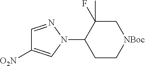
C1(N2N=CC([O2N])=C2)CC[NBoc]CC1(F)C
